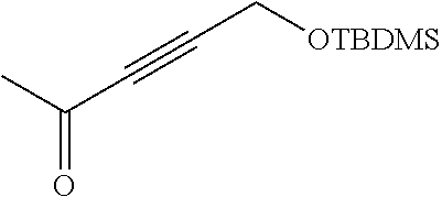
C(C[OTBDMS])#CC(=O)C
